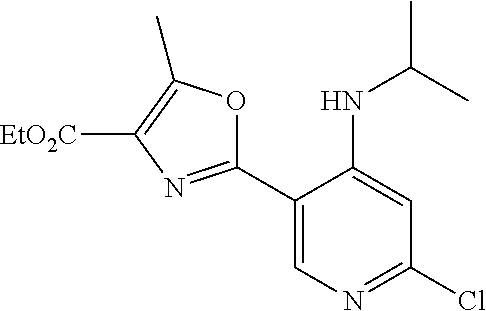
C1(C2=NC([EtO2C])=C(C)O2)=CN=C(Cl)C=C1NC(C)C
